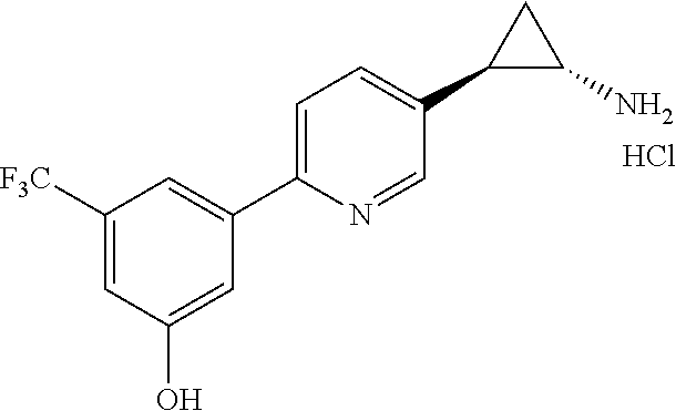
C1([F3C])=CC(O)=CC(C2=CC=C(C3C(N)C3)C=N2)=C1.Cl
